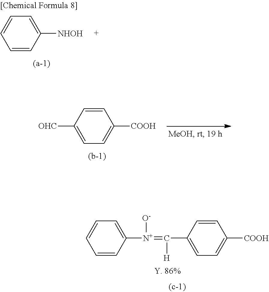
C1=CC=CC([NHOH])=C1.[OHC]C1=CC=C([COOH])C=C1.C(C1=CC=C([COOH])C=C1)(=[N+]([O-])C1=CC=CC=C1)[H]
